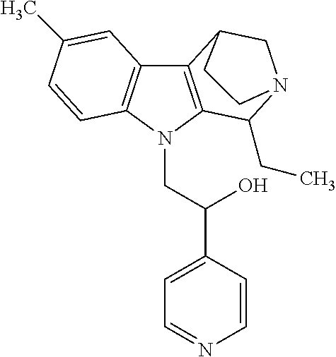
C12=C(N(CC(C3=CC=NC=C3)O)C3=C1C=C(C)C=C3)C(CC)N1CC2CC1
